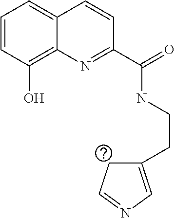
C1=CC(O)=C2C(=C1)C=CC(C(=O)NCCC1=CN=CC1)=N2
